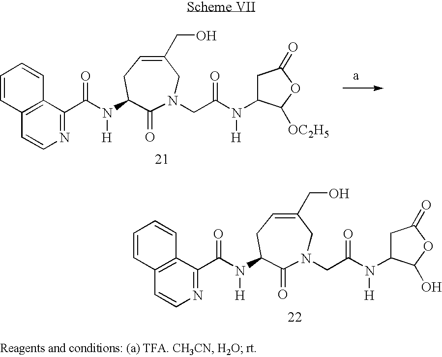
C1=CC2=C(C=C1)C=CN=C2C(N(C1CC=C(CO)CN(CC(N([H])C2CC(=O)OC2O)=O)C1=O)[H])=O.C1=CC2=C(C=C1)C=CN=C2C(N(C1CC=C(CO)CN(CC(N([H])C2CC(=O)OC2[OC2H5])=O)C1=O)[H])=O
